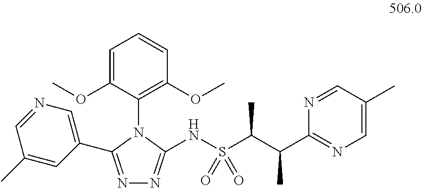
N1=C(C2=CN=CC(C)=C2)N(C2=C(OC)C=CC=C2OC)C(NS(=O)(=O)C(C)C(C)C2=NC=C(C)C=N2)=N1
